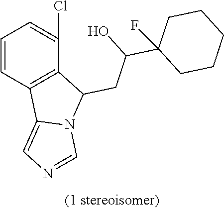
C1=CC2=C(C(Cl)=C1)C(CC(C1(F)CCCCC1)O)N1C2=CN=C1
